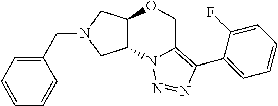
C(N1CC2C(C1)N1C(=C(C3=CC=CC=C3F)N=N1)CO2)C1=CC=CC=C1
